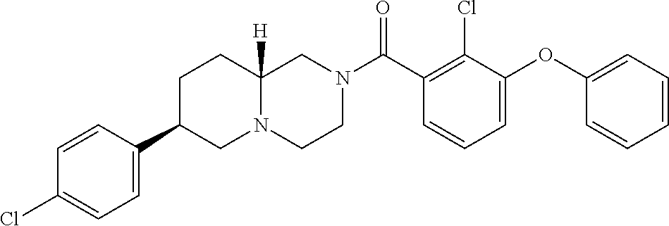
C1=C(OC2=CC=CC=C2)C(Cl)=C(C(N2CCN3C([H])(C2)CCC(C2=CC=C(Cl)C=C2)C3)=O)C=C1
